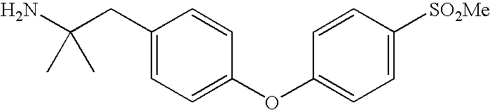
NC(CC1=CC=C(OC2=CC=C([SO2Me])C=C2)C=C1)(C)C
